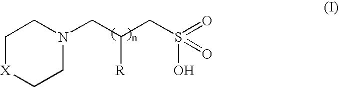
C1[X]CCN(CC([R])CS(O)(=O)=O)C1
